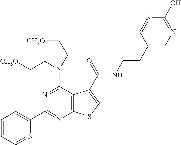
C1=CC=NC(C2=NC3=C(C(N(CC[CH3O])CC[CH3O])=N2)C(C(=O)NCCC2=CN=C(O)N=C2)=CS3)=C1
